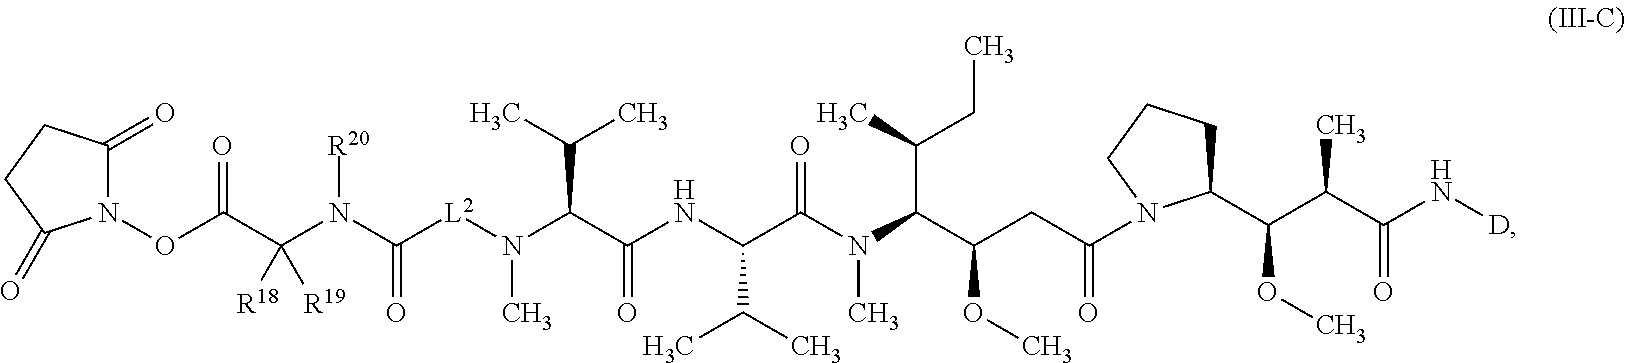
N(C(C(NC(C(C)C)C(N(C)C(C(C)CC)C(CC(=O)N1C(C(C(C(=O)N[D])C)OC)CCC1)OC)=O)=O)C(C)C)([L2]C(=O)N(C(C(=O)ON1C(=O)CCC1=O)([R18])[R19])[R20])C
